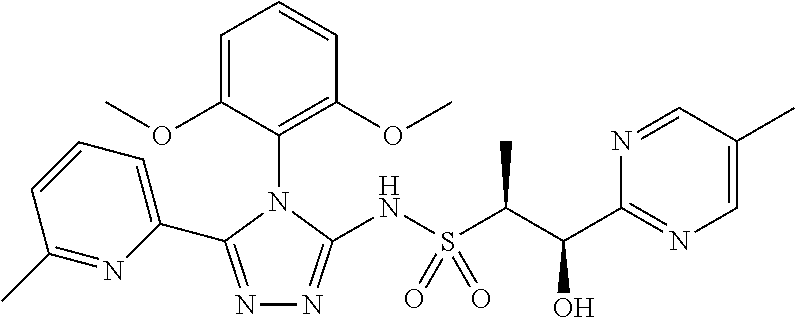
N1=C(C2=CC=CC(C)=N2)N(C2=C(OC)C=CC=C2OC)C(NS(C(C(C2=NC=C(C)C=N2)O)C)(=O)=O)=N1
